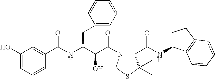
C1(O)=CC=CC(C(NC(C(C(=O)N2C(C(NC3CCC4=C3C=CC=C4)=O)C(C)(C)SC2)O)CC2=CC=CC=C2)=O)=C1C
